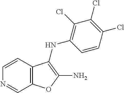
C1=CC2=C(C=N1)OC(N)=C2NC1=C(Cl)C(Cl)=C(Cl)C=C1
